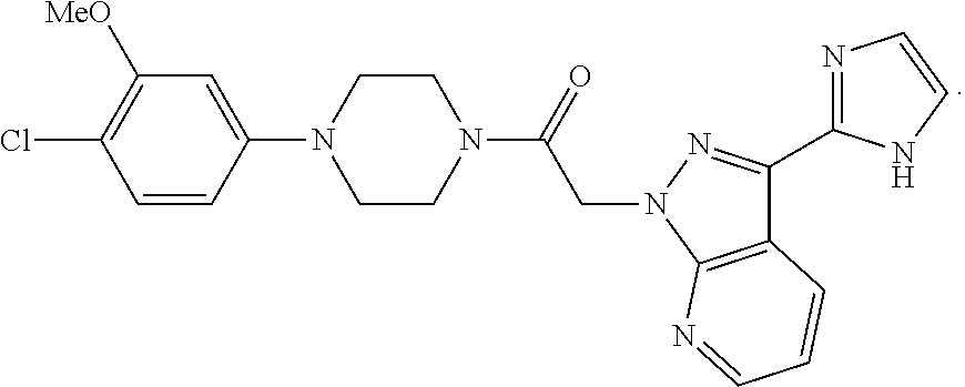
C1=CC(N2CCN(C(=O)CN3C4=C(C(C5=NC=CN5)=N3)C=CC=N4)CC2)=CC([MeO])=C1Cl
